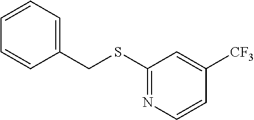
C1(SCC2=CC=CC=C2)=NC=CC([CF3])=C1
